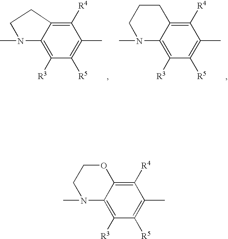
C12=C([R3])C([R5])=C(C)C([R4])=C1CCN2C.C12=C([R3])C([R5])=C(C)C([R4])=C1CCCN2C.C12=C([R3])C([R5])=C(C)C([R4])=C1OCCN2C
